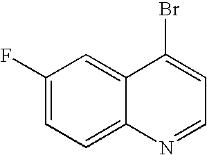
C1(F)=CC=C2C(=C1)C(Br)=CC=N2
